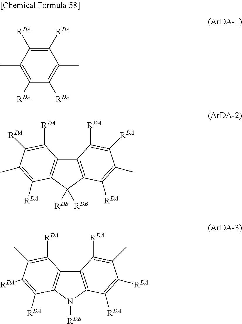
C12=C(C([RDB])([RDB])C3=C1C([RDA])=C([RDA])C(C)=C3[RDA])C([RDA])=C(C)C([RDA])=C2[RDA].C12=C(N([RDB])C3=C1C([RDA])=C(C)C([RDA])=C3[RDA])C([RDA])=C([RDA])C(C)=C2[RDA].C1([RDA])=C([RDA])C(C)=C([RDA])C([RDA])=C1C
